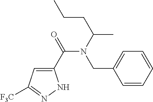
C1(C(=O)N(C(CCC)C)CC2=CC=CC=C2)=CC([F3C])=NN1
